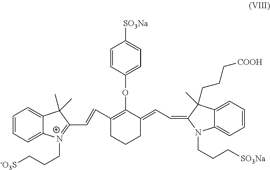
C1=CC=C2C(=C1)N(CCC[SO3Na])C(=CC=C1C(OC3=CC=C([SO3Na])C=C3)=C(C=CC3=[N+](CCC[-O3S])C4=CC=CC=C4C3(C)C)CCC1)C2(CCC[COOH])C
